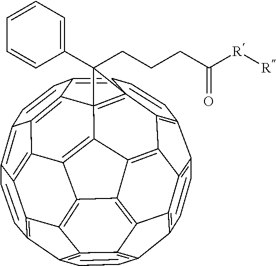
[R][R]C(CCCC1(C2=CC=CC=C2)C23=C14C1=C5C6=C7C8=C9C=CC%10=C8C8=C6C1=C1C6=C(C=CC%10=C68)C(=C12)C=CC3=C1C=CC2=C3C(=C5C2=C41)C7=C9C=C3)=O
